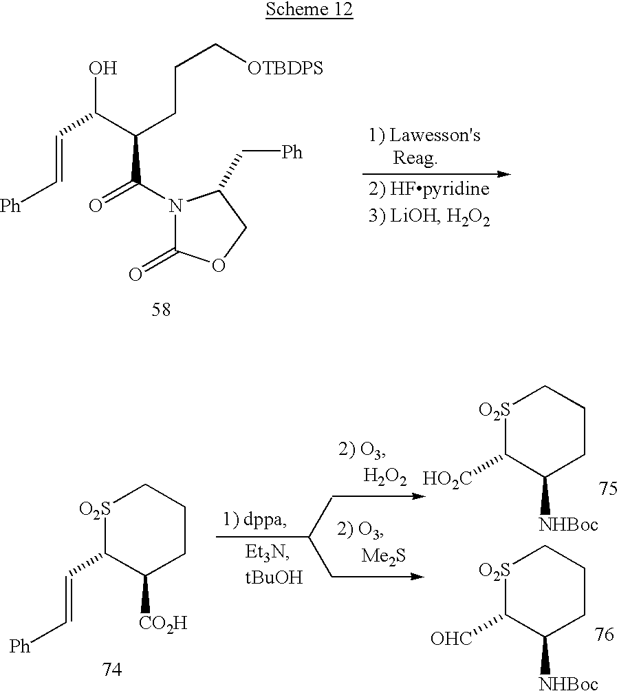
C(C(N1C(=O)OCC1C[Ph])=O)(CCC[OTBDPS])C(C=C[Ph])O.[O2S]1C(C=C[Ph])C([CO2H])CCC1.CC(C)C.[HO2C]C1C([NHBoc])CCC[O2S]1.[OHC]C1C([NHBoc])CCC[O2S]1
